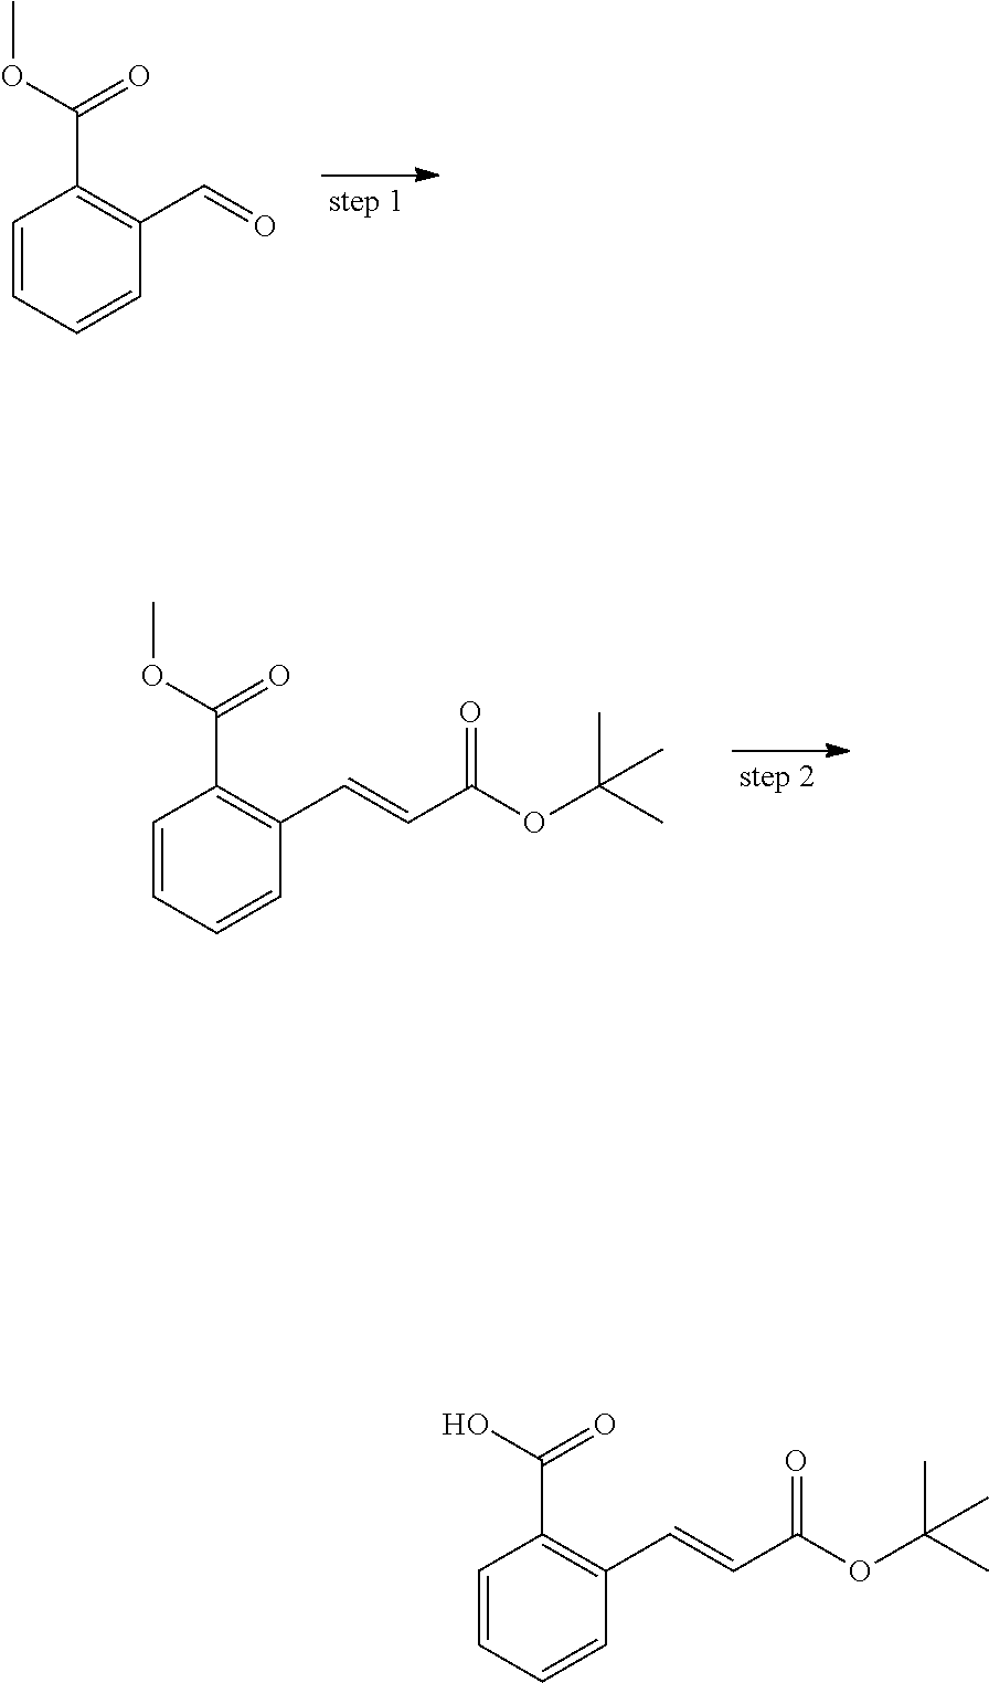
C1=CC=CC(C=O)=C1C(OC)=O.C1=CC=CC(C=CC(OC(C)(C)C)=O)=C1C(OC)=O.C1=CC=CC(C=CC(OC(C)(C)C)=O)=C1C(O)=O
